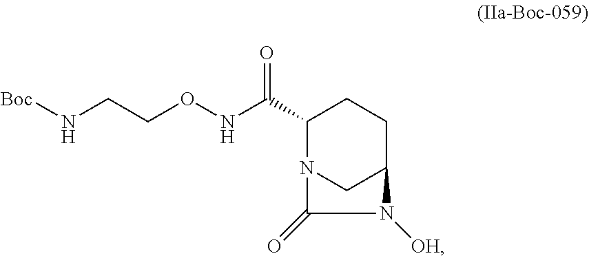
C(CONC(C1N2CC(CC1)N([OH])C2=O)=O)N[Boc]
